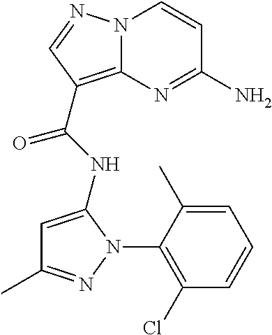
NC1=NC2=C(C(=O)NC3=CC(C)=NN3C3=C(Cl)C=CC=C3C)C=NN2C=C1
